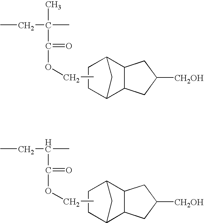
CCC(C)(C(=O)OCC)C.C1CC2C3C(C1C2)CC([CH2OH])C3.CCC(C)C(=O)OCC.C1CC2C3C(C1C2)CC([CH2OH])C3
